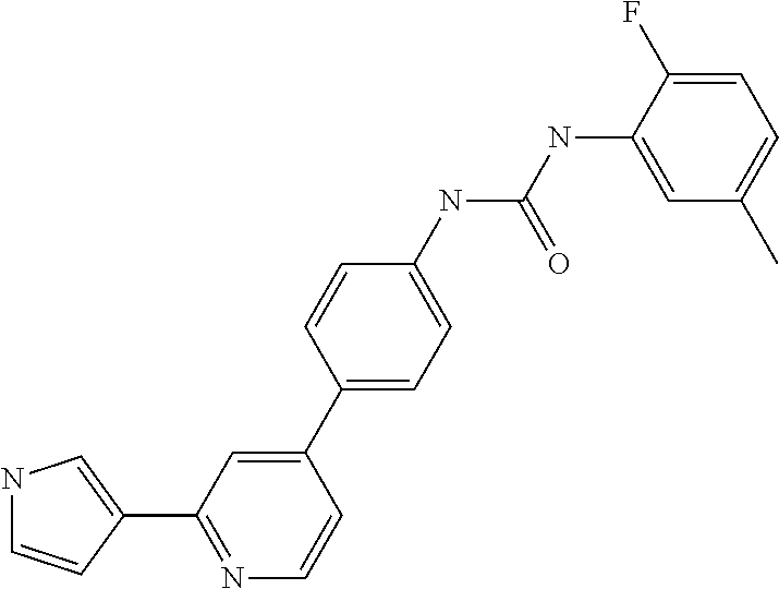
C1=C(C)C=C(NC(NC2=CC=C(C3=CC(C4=CNC=C4)=NC=C3)C=C2)=O)C(F)=C1
